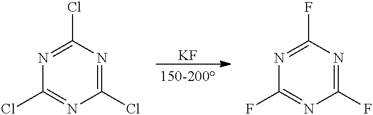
C1(Cl)=NC(Cl)=NC(Cl)=N1.[KF].C1(F)=NC(F)=NC(F)=N1
